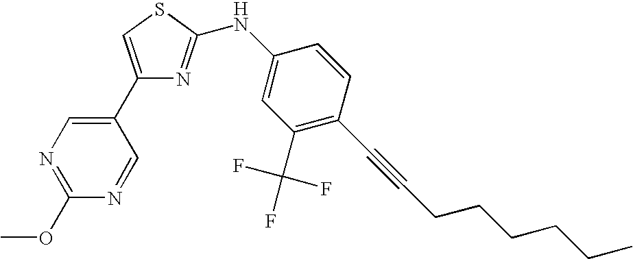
C1(C2=CN=C(OC)N=C2)=CSC(NC2=CC(C(F)(F)F)=C(C#CCCCCCC)C=C2)=N1
